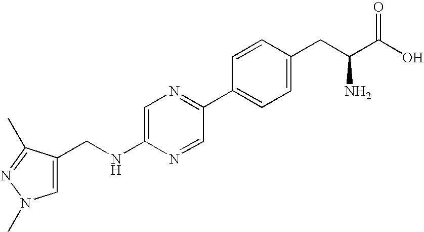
C1=C(NCC2=CN(C)N=C2C)N=CC(C2=CC=C(CC(C(O)=O)N)C=C2)=N1
